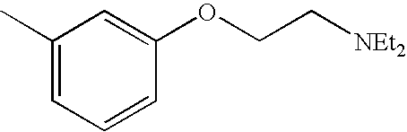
C1(C)=CC=CC(OCC[NEt2])=C1
